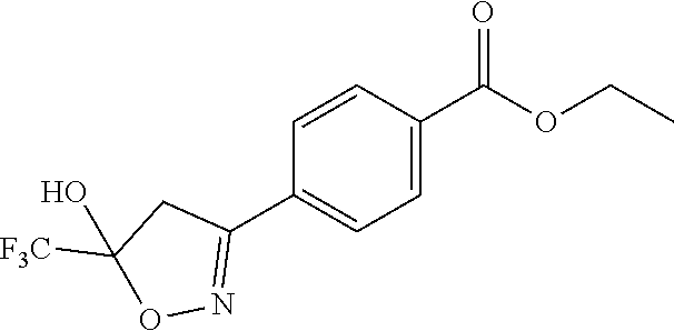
C1=CC(C(OCC)=O)=CC=C1C1=NOC([F3C])(O)C1
